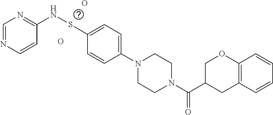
O.O.C1=NC=CC(NSC2=CC=C(N3CCN(C(C4COC5=C(C4)C=CC=C5)=O)CC3)C=C2)=N1
